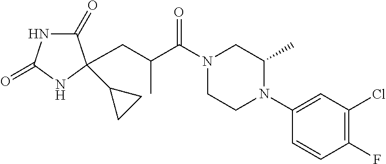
C1(=O)NC(=O)NC1(C1CC1)CC(C(N1CCN(C2=CC(Cl)=C(F)C=C2)C(C)C1)=O)C
